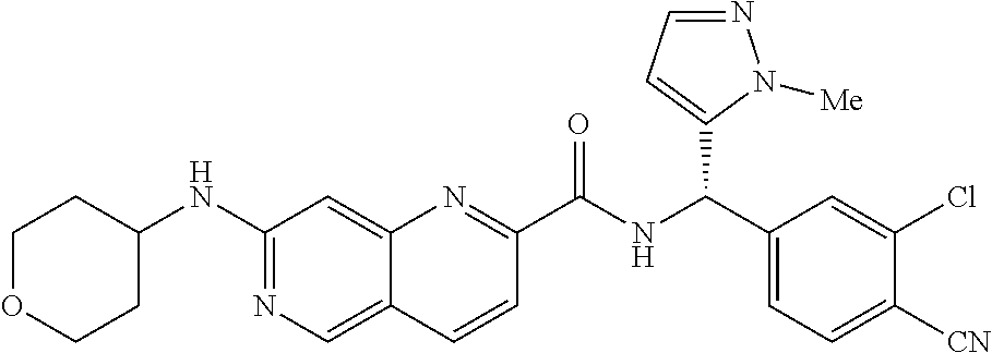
C1OCCC(NC2=NC=C3C(=C2)N=C(C(NC(C2=CC=C([CN])C(Cl)=C2)C2=CC=NN2[Me])=O)C=C3)C1
